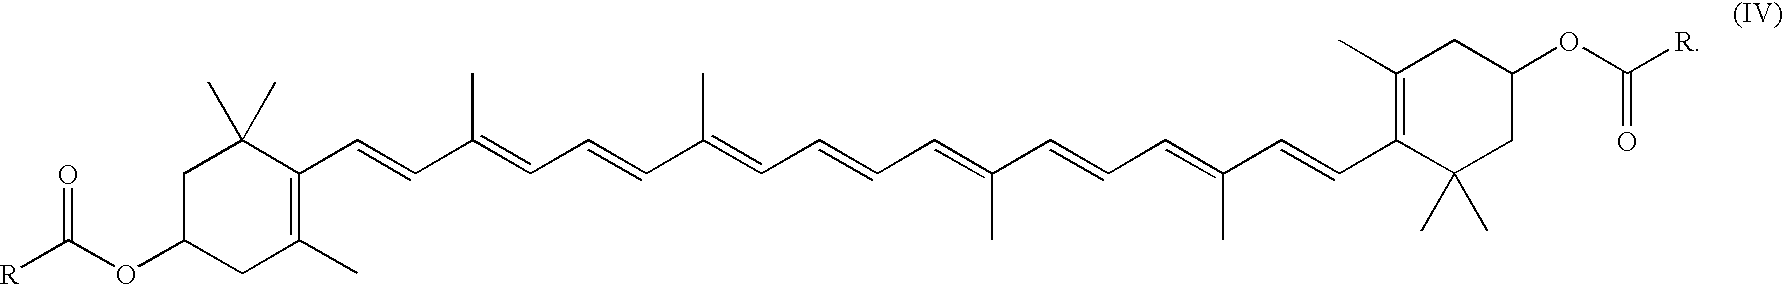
[R]C(OC1CC(C)=C(C=CC(=CC=CC(=CC=CC=C(C=CC=C(C=CC2=C(C)CC(OC([R])=O)CC2(C)C)C)C)C)C)C(C)(C)C1)=O
